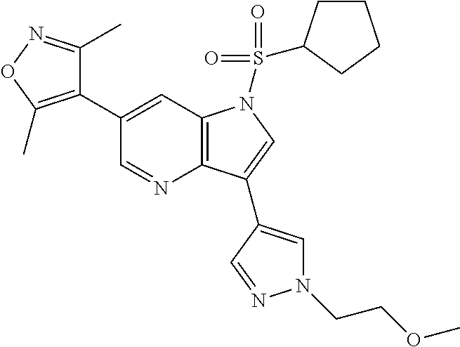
C12=C(C=C(C3=C(C)ON=C3C)C=N1)N(S(=O)(=O)C1CCCC1)C=C2C1=CN(CCOC)N=C1
